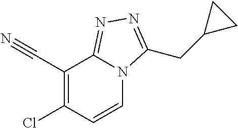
ClC1=C(C#N)C2=NN=C(CC3CC3)N2C=C1
